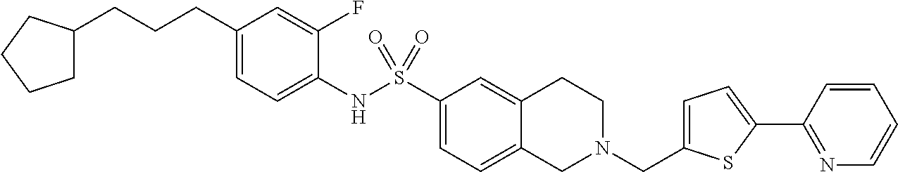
C1(CCCC2CCCC2)=CC=C(NS(C2=CC=C3C(=C2)CCN(CC2=CC=C(C4=NC=CC=C4)S2)C3)(=O)=O)C(F)=C1
